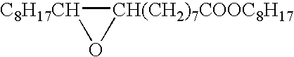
[CH(CH2)7COOC8H17]1[C8H17CH]O1
